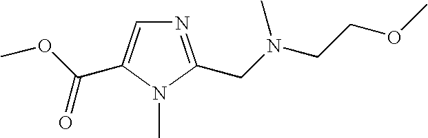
N1=C(CN(CCOC)C)N(C)C(C(OC)=O)=C1
